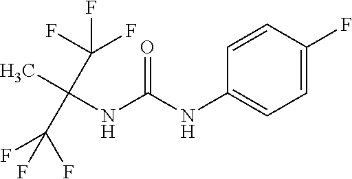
O=C(NC1=CC=C(F)C=C1)NC(C)(C(F)(F)F)C(F)(F)F
